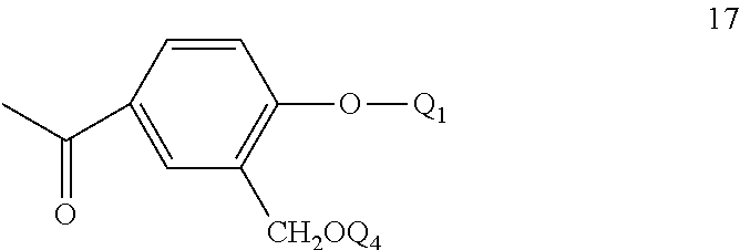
C1=CC(C(C)=O)=CC([CH2OQ4])=C1O[Q1]
